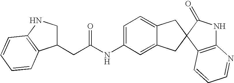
C1=C(NC(CC2CNC3=C2C=CC=C3)=O)C=C2C(=C1)CC1(C2)C2=C(NC1=O)N=CC=C2
